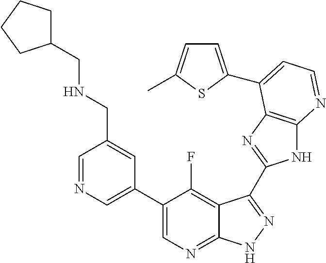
C1=NC=C(C2=CN=C3C(=C2F)C(C2=NC4=C(N2)N=CC=C4C2=CC=C(C)S2)=NN3)C=C1CNCC1CCCC1
